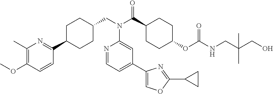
C1(C)=C(OC)C=CC(C2CCC(CN(C(C3CCC(OC(NCC(CO)(C)C)=O)CC3)=O)C3=CC(C4=COC(C5CC5)=N4)=CC=N3)CC2)=N1
